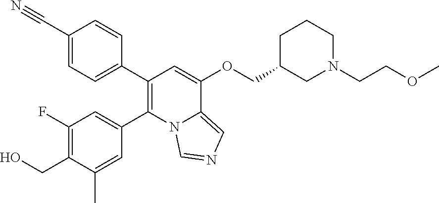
C1(C2=CC=C(C#N)C=C2)=C(C2=CC(F)=C(CO)C(C)=C2)N2C(=CN=C2)C(OCC2CN(CCOC)CCC2)=C1
